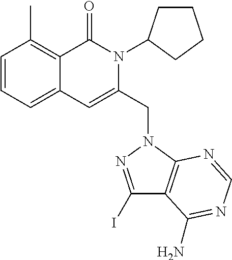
C1=CC=C2C(=C1C)C(=O)N(C1CCCC1)C(CN1C3=C(C(I)=N1)C(N)=NC=N3)=C2
